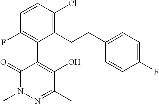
CN1N=C(C)C(O)=C(C2=C(F)C=CC(Cl)=C2CCC2=CC=C(F)C=C2)C1=O
